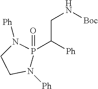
[Ph]N1P(C([Ph])CN[Boc])(=O)N([Ph])CC1
